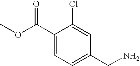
C1(C(OC)=O)=CC=C(CN)C=C1Cl
